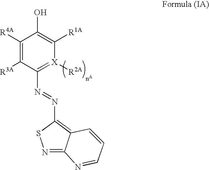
N1=C2C(=C(N=NC3=[X]([R2A])C([R1A])=C(O)C([R4A])=C3[R3A])S1)C=CC=N2
